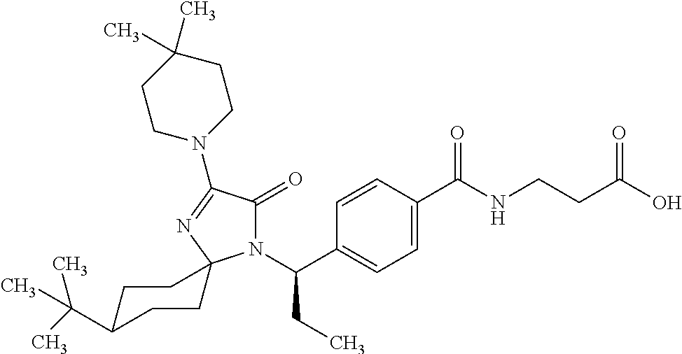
N1(C(C2=CC=C(C(NCCC(O)=O)=O)C=C2)CC)C(=O)C(N2CCC(C)(C)CC2)=NC12CCC(C(C)(C)C)CC2
